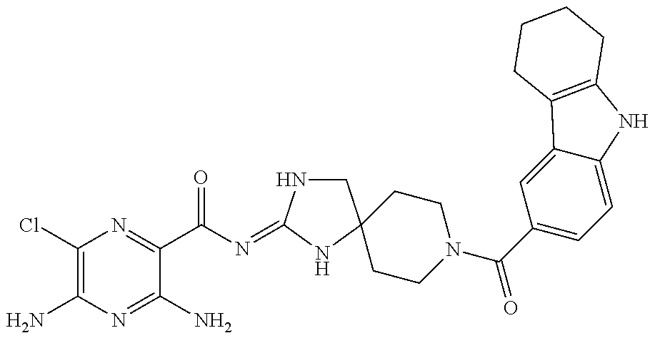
C1(Cl)=C(N)N=C(N)C(C(N=C2NCC3(N2)CCN(C(C2=CC=C4C(=C2)C2=C(N4)CCCC2)=O)CC3)=O)=N1
